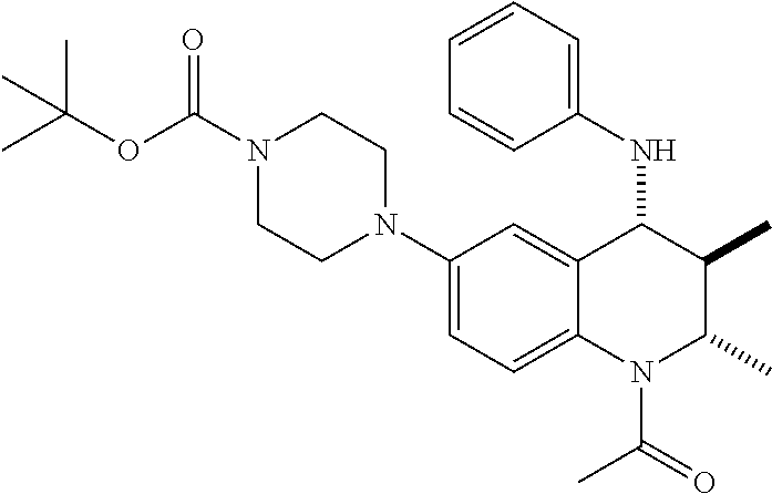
C1(N2CCN(C(OC(C)(C)C)=O)CC2)=CC=C2C(=C1)C(NC1=CC=CC=C1)C(C)C(C)N2C(=O)C
